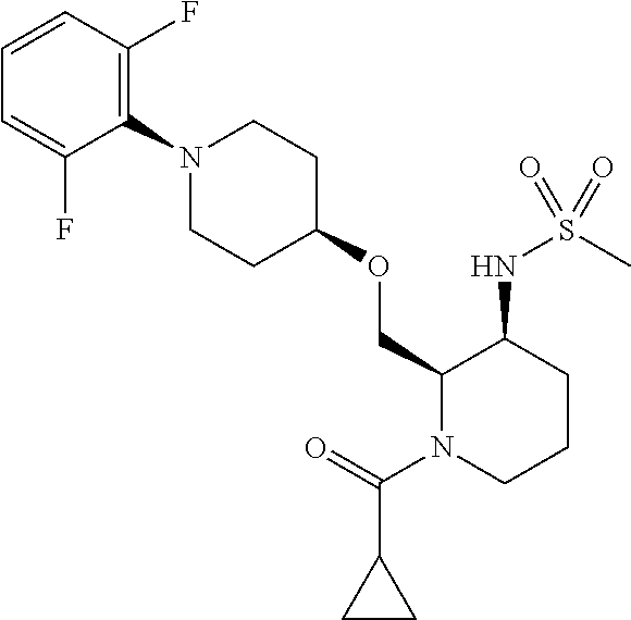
C1(OCC2N(C(C3CC3)=O)CCCC2NS(=O)(C)=O)CCN(C2=C(F)C=CC=C2F)CC1
